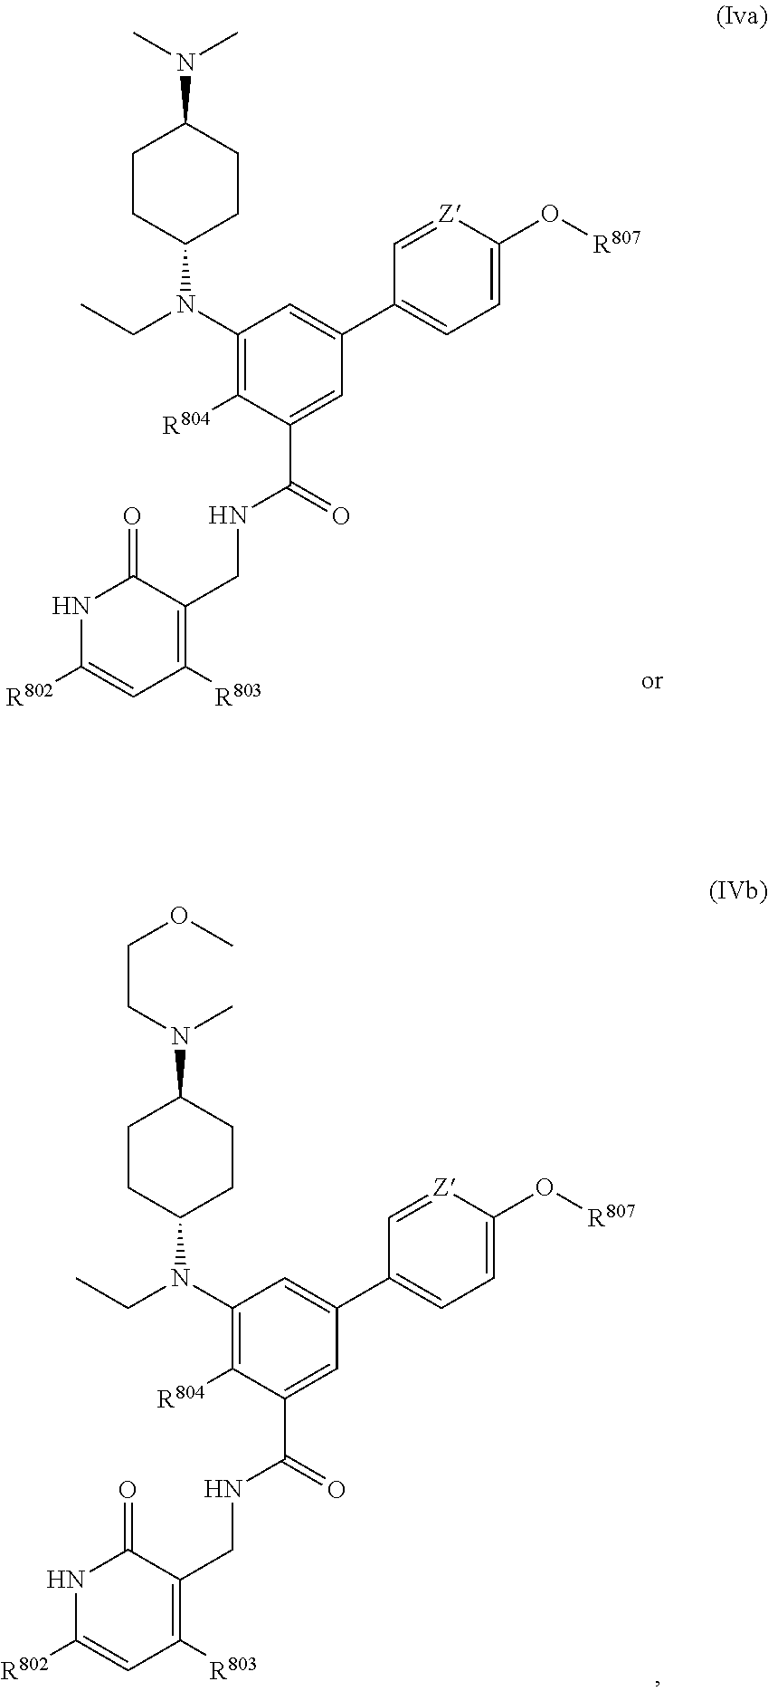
C1=[Z]C(O[R807])=CC=C1C1=CC(N(CC)C2CCC(N(C)C)CC2)=C([R804])C(C(=O)NCC2=C([R803])C=C([R802])NC2=O)=C1.C1=[Z]C(O[R807])=CC=C1C1=CC(N(CC)C2CCC(N(C)CCOC)CC2)=C([R804])C(C(=O)NCC2=C([R803])C=C([R802])NC2=O)=C1
